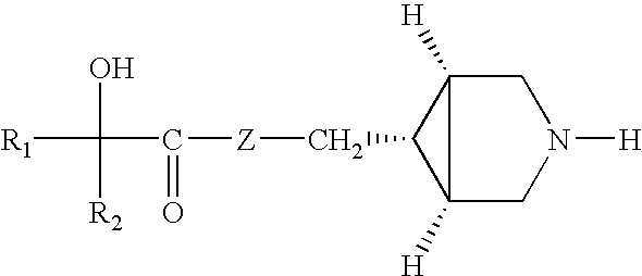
[R1]C(C(=O)[Z]CC1C2([H])CN([H])CC12[H])(O)[R2]
